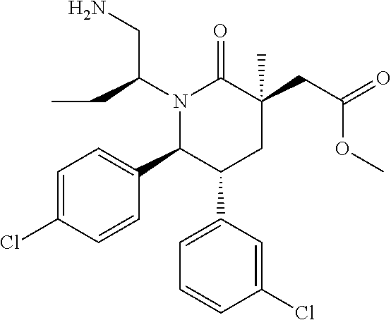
C1(C2C(C3=CC=CC(Cl)=C3)CC(C)(CC(=O)OC)C(=O)N2C(CN)CC)=CC=C(Cl)C=C1
